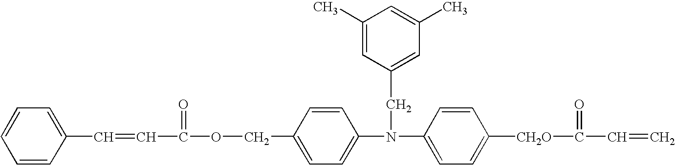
C1=CC=CC(C=CC(=O)OCC2=CC=C(N(C3=CC=C([CH2O]C(C=C)=O)C=C3)CC3=CC(C)=CC(C)=C3)C=C2)=C1
